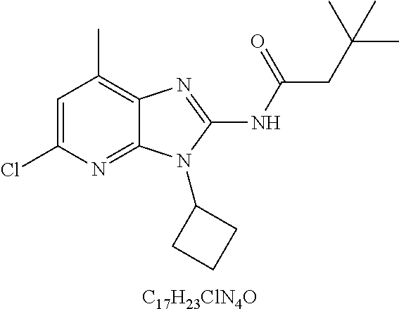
C1=C(Cl)N=C2C(=C1C)N=C(NC(CC(C)(C)C)=O)N2C1CCC1.[C17H23ClN4O]
